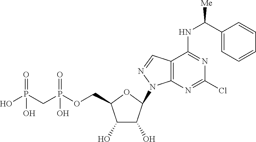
C1(O)C(O)C(N2C3=C(C=N2)C(NC([Me])C2=CC=CC=C2)=NC(Cl)=N3)OC1COP(CP(O)(=O)O)(=O)O
